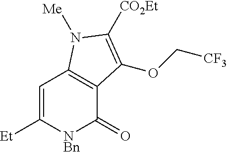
C1=C([Et])[NBn]C(=O)C2=C1N([Me])C([CO2Et])=C2OC[CF3]
